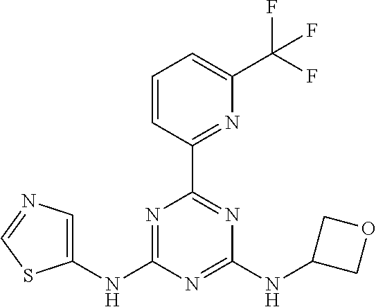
C1(NC2=NC(C3=NC(C(F)(F)F)=CC=C3)=NC(NC3COC3)=N2)=CN=CS1
